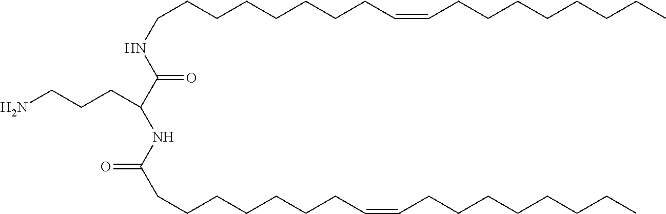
C(CCCCCCCC=CCCCCCCCC)NC(C(NC(CCCCCCCC=CCCCCCCCC)=O)CCCN)=O
